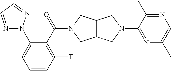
C1=CC(F)=C(C(=O)N2CC3C(CN(C4=NC(C)=CN=C4C)C3)C2)C(N2N=CC=N2)=C1
